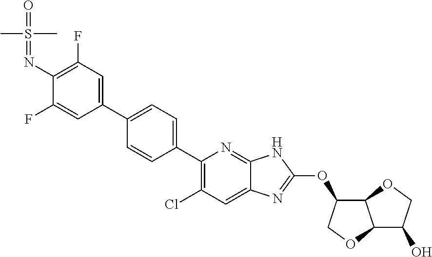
C1(N=S(=O)(C)C)=C(F)C=C(C2=CC=C(C3=C(Cl)C=C4C(=N3)NC(OC3C5C(C(O)CO5)OC3)=N4)C=C2)C=C1F
